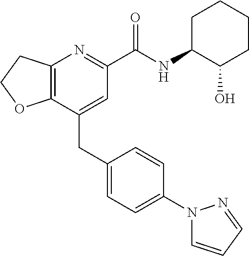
C12=C(CCO1)N=C(C(NC1C(O)CCCC1)=O)C=C2CC1=CC=C(N2C=CC=N2)C=C1
